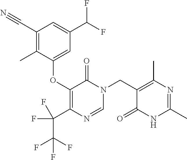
C1(C#N)=C(C)C(OC2=C(C(C(F)(F)F)(F)F)N=CN(CC3=C(C)N=C(C)NC3=O)C2=O)=CC(C(F)F)=C1
